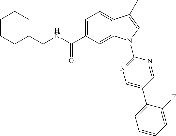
C1(CNC(C2=CC=C3C(=C2)N(C2=NC=C(C4=CC=CC=C4F)C=N2)C=C3C)=O)CCCCC1
